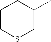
C1CSCC(C)C1
